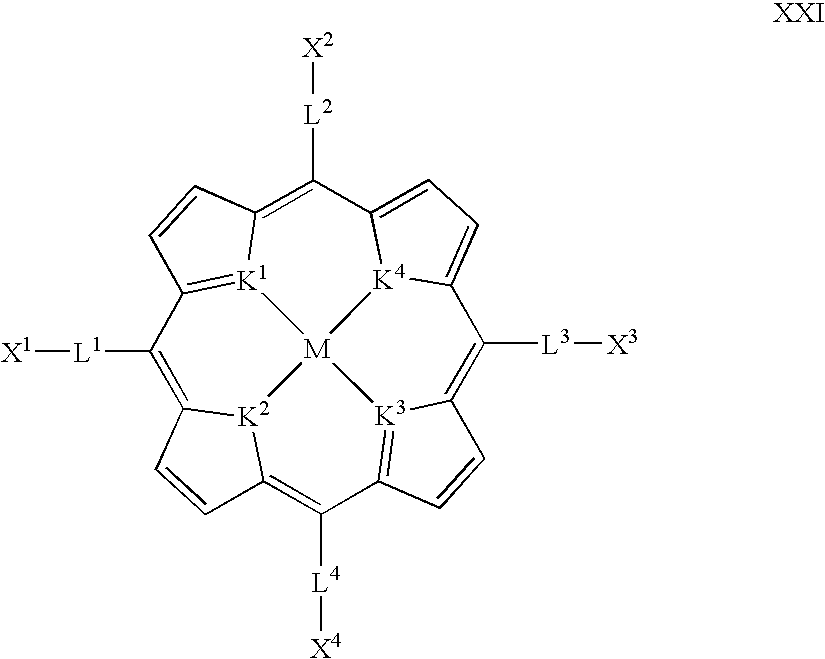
C1([L3][X3])=C2[K3]3=C(C([L4][X4])=C4[K2]5C(=C([L1][X1])C6=[K1]7C(=C([L2][X2])C8=CC=C1[K4]8[M]753)C=C6)C=C4)C=C2
